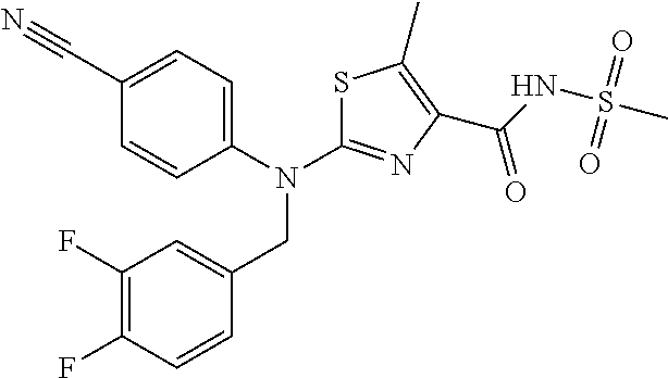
C1(C#N)=CC=C(N(CC2=CC(F)=C(F)C=C2)C2=NC(C(NS(C)(=O)=O)=O)=C(C)S2)C=C1
